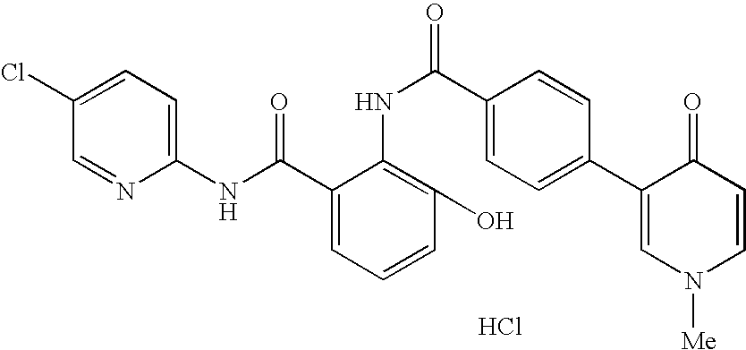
C1(NC(=O)C2=CC=CC(O)=C2NC(=O)C2=CC=C(C3=CN([Me])C=CC3=O)C=C2)=CC=C(Cl)C=N1.Cl
